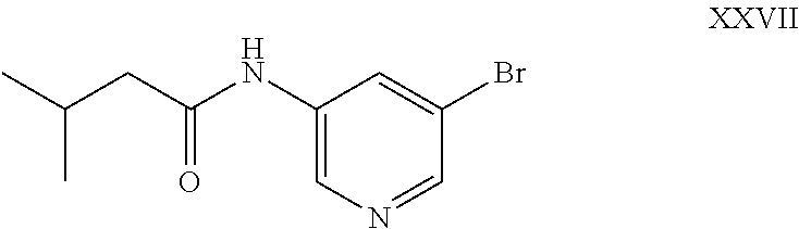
C1(Br)=CC(NC(CC(C)C)=O)=CN=C1
